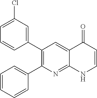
C1=C(Cl)C=C(C2=C(C3=CC=CC=C3)N=C3C(=C2)C(=O)C=CN3)C=C1
